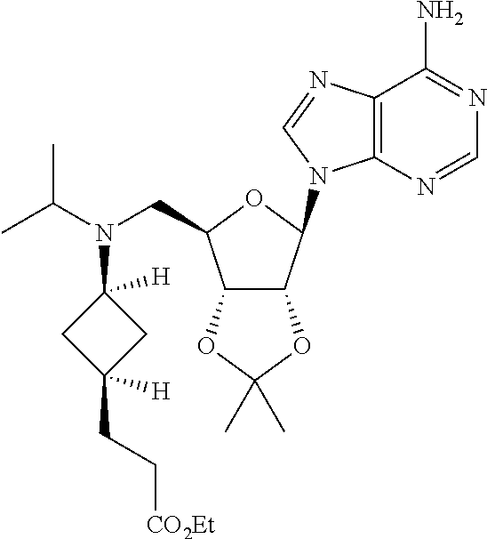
C12=C(N=CN=C1N)N(C1C3C(C(CN(C(C)C)C4([H])CC(CC[CO2Et])([H])C4)O1)OC(C)(C)O3)C=N2
